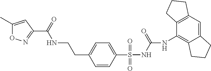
C1(C(NCCC2=CC=C(S(NC(=O)NC3=C4C(=CC5=C3CCC5)CCC4)(=O)=O)C=C2)=O)=NOC(C)=C1
